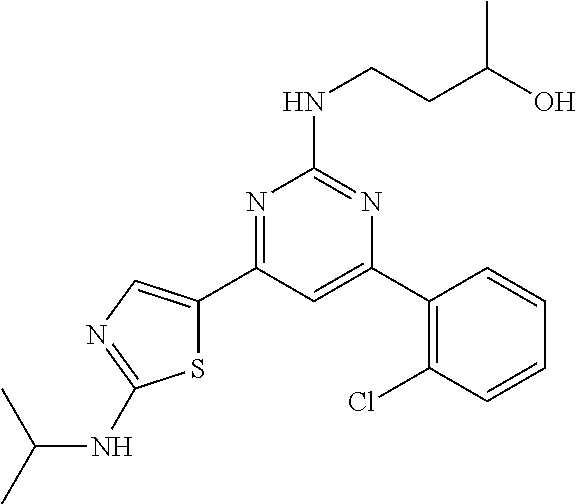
N1=C(C2=CN=C(NC(C)C)S2)C=C(C2=C(Cl)C=CC=C2)N=C1NCCC(O)C
